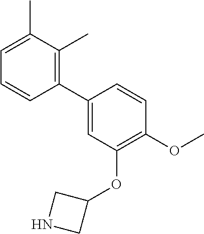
C1(C2=C(C)C(C)=CC=C2)=CC(OC2CNC2)=C(OC)C=C1
